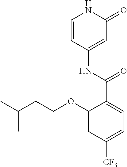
C1=CC(NC(=O)C2=CC=C([CF3])C=C2OCCC(C)C)=CC(=O)N1
